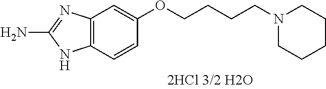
C12=C(C=CC(OCCCCN3CCCCC3)=C1)NC(N)=N2
